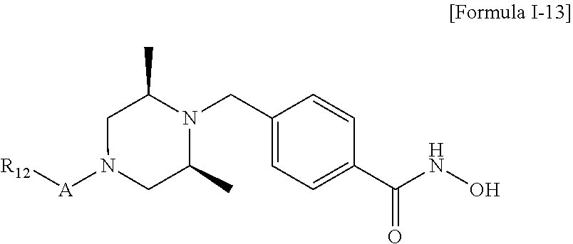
[R12][A]N1CC(C)N(CC2=CC=C(C(NO)=O)C=C2)C(C)C1
